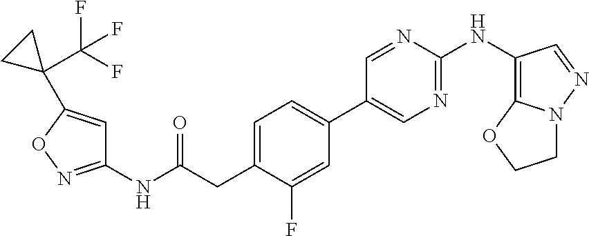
C12=C(NC3=NC=C(C4=CC=C(CC(NC5=NOC(C6(C(F)(F)F)CC6)=C5)=O)C(F)=C4)C=N3)C=NN1CCO2
